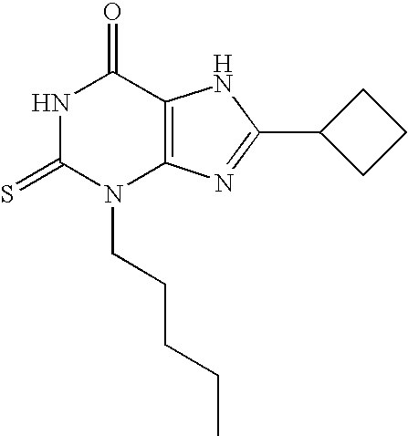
N1C(=S)N(CCCCC)C2=C(C1=O)NC(C1CCC1)=N2
